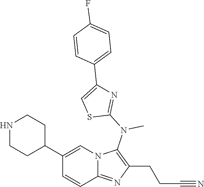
N1CCC(C2=CN3C(=NC(CCC#N)=C3N(C3=NC(C4=CC=C(F)C=C4)=CS3)C)C=C2)CC1
